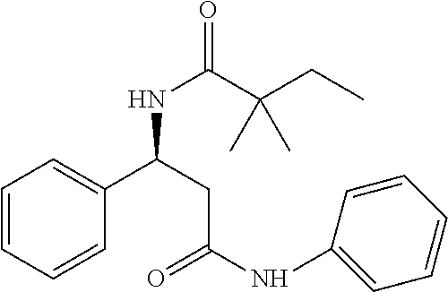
N(C(C(CC)(C)C)=O)C(C1=CC=CC=C1)CC(=O)NC1=CC=CC=C1
